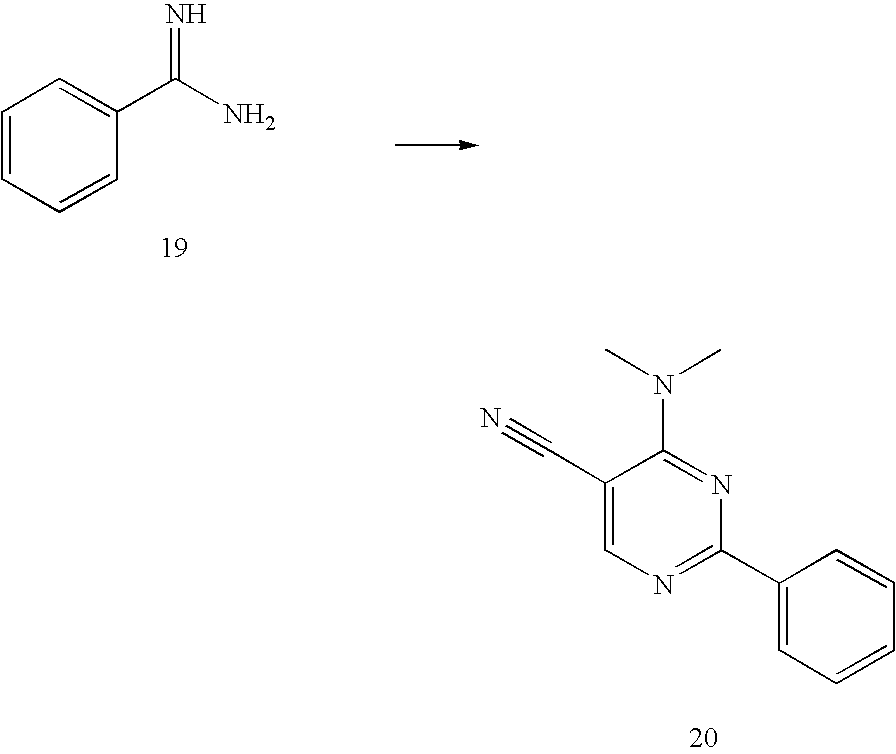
C(C1=CN=C(C2=CC=CC=C2)N=C1N(C)C)#N.C1=CC=CC(C(N)=N)=C1
